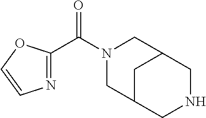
N1(C(C2=NC=CO2)=O)CC2CNCC(C1)C2
